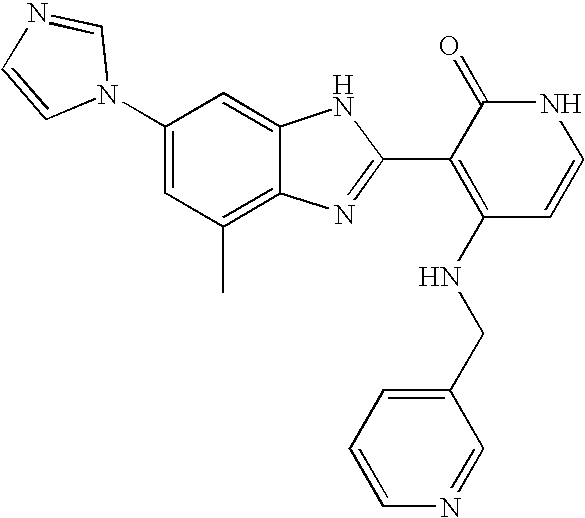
C1(C)=C2C(=CC(N3C=NC=C3)=C1)NC(C1=C(NCC3=CC=CN=C3)C=CNC1=O)=N2
